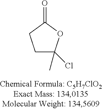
C1C(C)(Cl)OC(=O)C1
